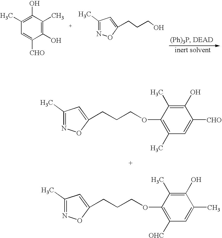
C1(C)=C(O)C(C)=C(O)C([CHO])=C1.C1(C)=NOC(CCCO)=C1.C1(C)=NOC(CCCOC2=C([OHC])C=C(C)C(O)=C2C)=C1.C1(C)=NOC(CCCOC2=C(C)C=C([CHO])C(O)=C2C)=C1
